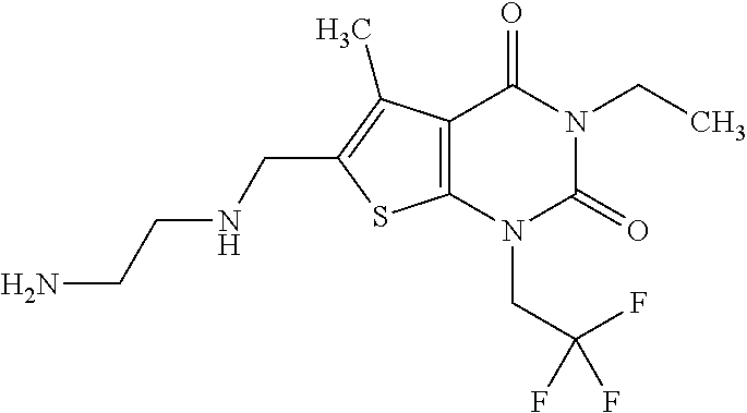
C12=C(N(CC(F)(F)F)C(=O)N(CC)C1=O)SC(CNCCN)=C2C
